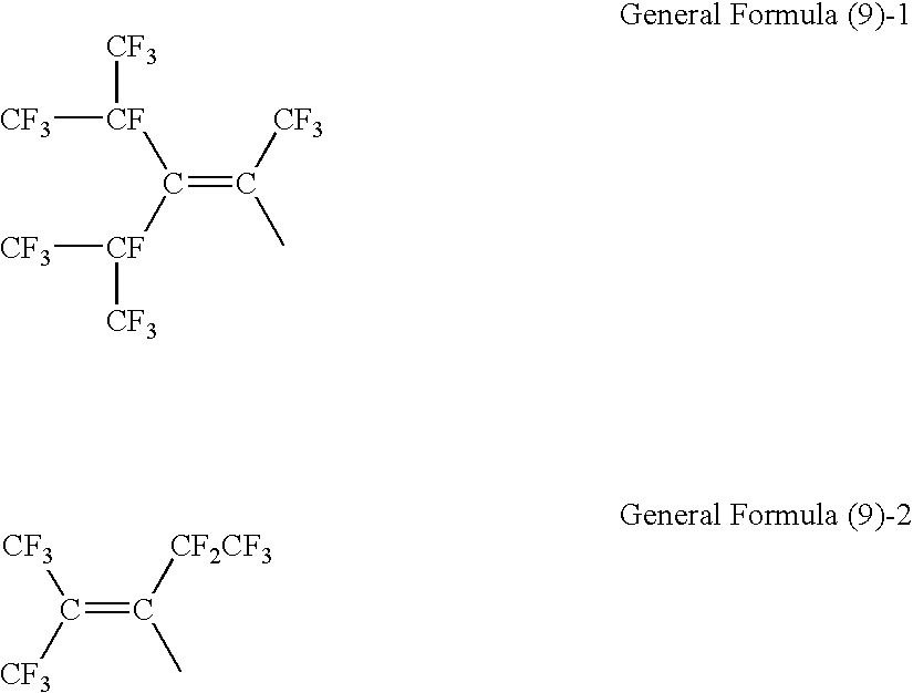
C(=C([CF3])C)([CF]([CF3])[CF3])[CF]([CF3])[CF3].C(=C([CF2CF3])C)([CF3])[CF3]
